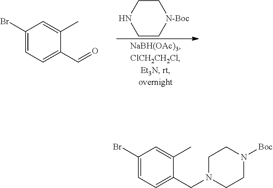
C1C[N-Boc]CCN1.C1(Br)=CC=C(C=O)C(C)=C1.C1(Br)=CC=C(CN2CCN([Boc])CC2)C(C)=C1
